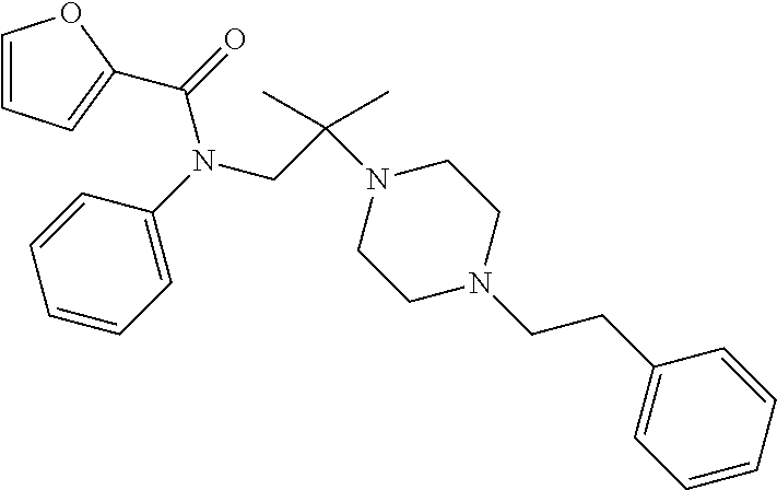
C1=CC=C(N(C(=O)C2=CC=CO2)CC(N2CCN(CCC3=CC=CC=C3)CC2)(C)C)C=C1
